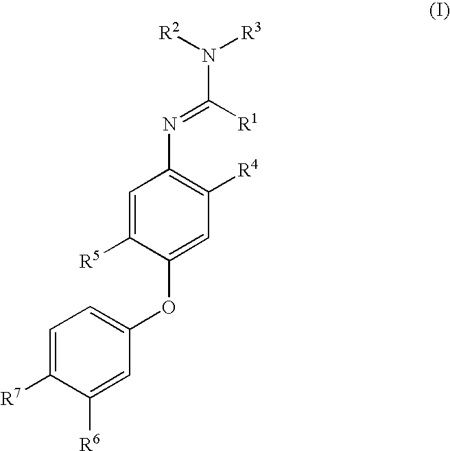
C1=C([R7])C([R6])=CC(OC2=CC([R4])=C(N=C([R1])N([R3])[R2])C=C2[R5])=C1
